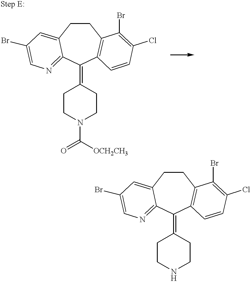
C1CC2=CC(Br)=CN=C2C(=C2CCN(C(=O)[OCH2CH3])CC2)C2=C1C(Br)=C(Cl)C=C2.C1CC2=CC(Br)=CN=C2C(=C2CCNCC2)C2=C1C(Br)=C(Cl)C=C2
